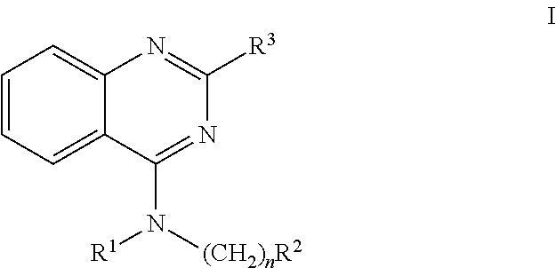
C1=CC=C2C(=C1)N=C([R3])N=C2N([(CH2)nR2])[R1]
